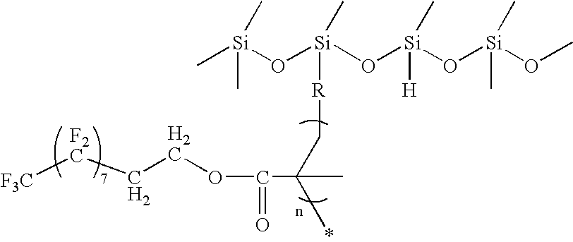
[F3C][F2C]CCOC(C(C[R][Si](O[Si](C)(C)C)(O[Si](O[Si](OC)(C)C)([H])C)C)(*)C)=O
